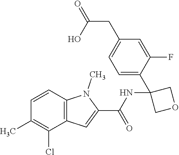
C12=C(C=CC(C)=C1Cl)N(C)C(C(NC1(C3=CC=C(CC(=O)O)C=C3F)COC1)=O)=C2
